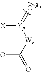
[X][Yp]([Wr]C(O)=O)=O
